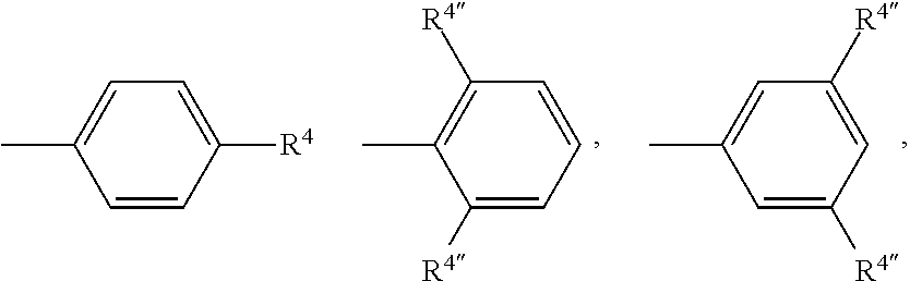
C1=C([R4])C=C([R4])C=C1C.C1([R4])=CC=CC([R4])=C1C.C1=CC([R4])=CC=C1C
